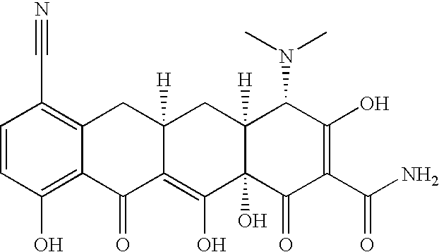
C1=CC(O)=C2C(=C1C#N)CC1([H])C(=C(O)C3(O)C([H])(C1)C(N(C)C)C(O)=C(C(N)=O)C3=O)C2=O
